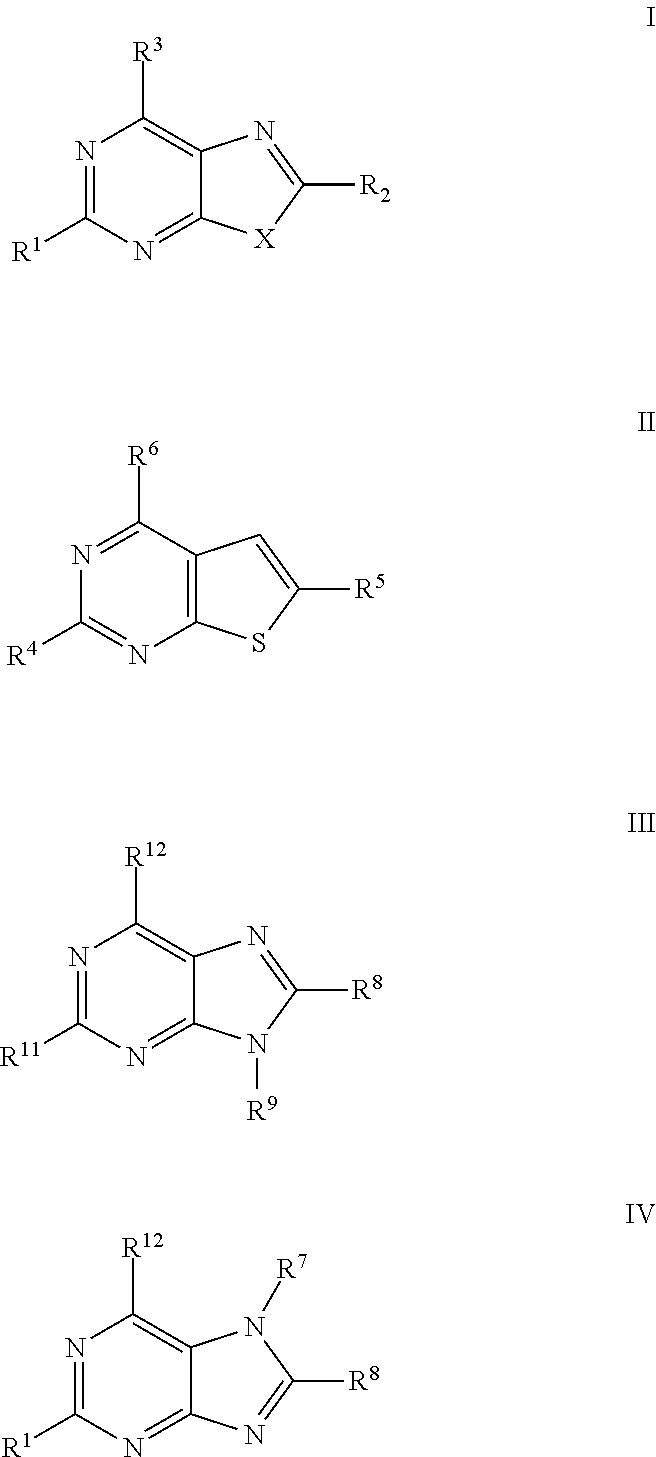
N1=C([R1])N=C2C(=C1[R3])N=C([R2])[X]2.N1=C([R6])C2=C(N=C1[R4])SC([R5])=C2.N1=C([R11])N=C2C(=C1[R12])N=C([R8])N2[R9].N1=C([R1])N=C2C(=C1[R12])N([R7])C([R8])=N2
